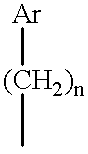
[Ar][(CH2)n]C
